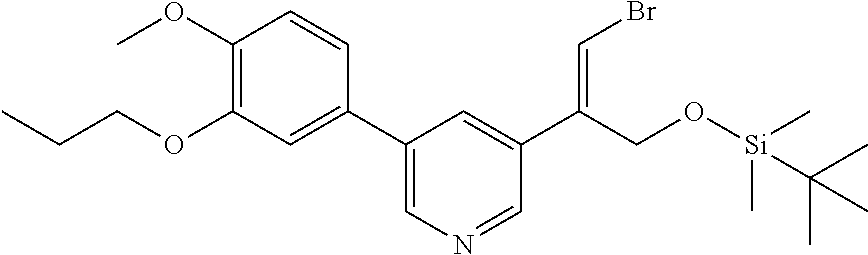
C1(OC)=C(OCCC)C=C(C2=CN=CC(C(=CBr)CO[Si](C)(C)C(C)(C)C)=C2)C=C1
